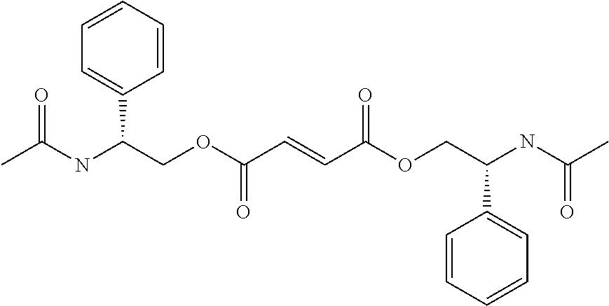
CC(NC(COC(C=CC(OCC(NC(C)=O)C1=CC=CC=C1)=O)=O)C1=CC=CC=C1)=O
